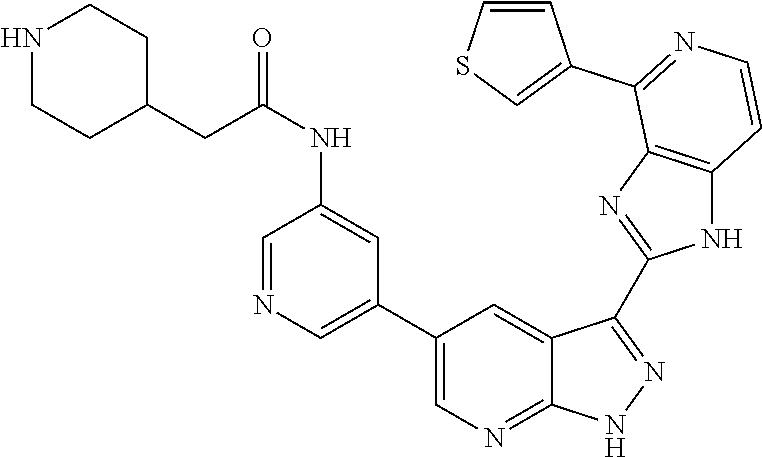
C1=NC=C(C2=CN=C3C(=C2)C(C2=NC4=C(N2)C=CN=C4C2=CSC=C2)=N[N H]3)C=C1NC(=O)CC1CCNCC1
